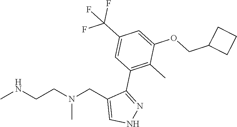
CNCCN(CC1=CNN=C1C1=C(C)C(OCC2CCC2)=CC(C(F)(F)F)=C1)C
